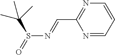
C1=CC=NC(C=NS(C(C)(C)C)=O)=N1
